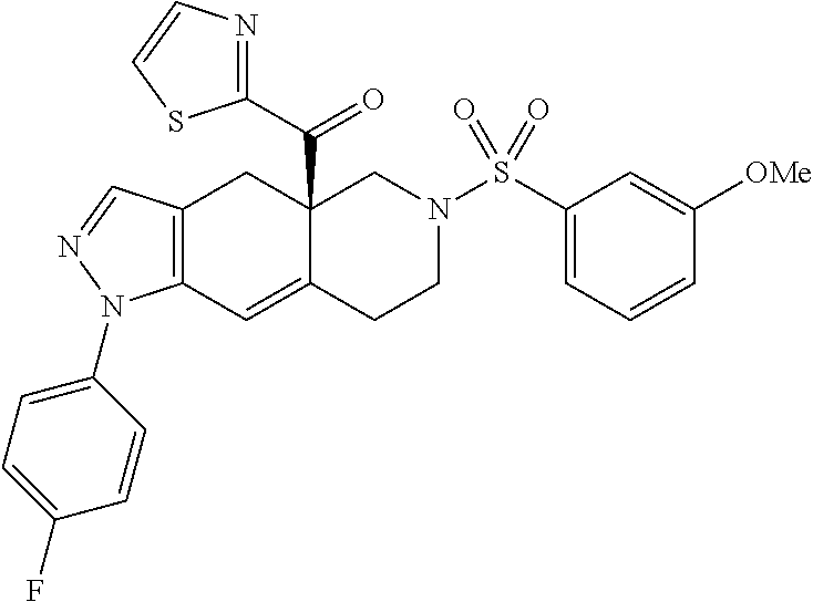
C12=C(C=C3C(C(=O)C4=NC=CS4)(C1)CN(S(=O)(C1=CC=CC([OMe])=C1)=O)CC3)N(C1=CC=C(F)C=C1)N=C2
